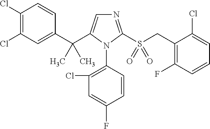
C1(C(C2=CN=C(S(CC3=C(F)C=CC=C3Cl)(=O)=O)N2C2=C(Cl)C=C(F)C=C2)(C)C)=CC(Cl)=C(Cl)C=C1
